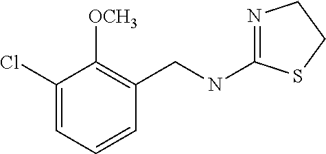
N1=C(NCC2=C([OCH3])C(Cl)=CC=C2)SCC1
